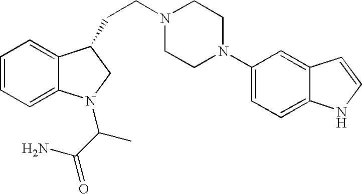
C1=CC=C2C(=C1)C(CCN1CCN(C3=CC=C4C(=C3)C=CN4)CC1)CN2C(C(=O)N)C
